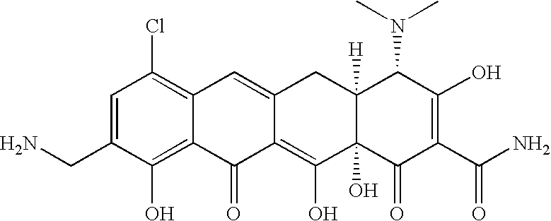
NCC1=CC(Cl)=C2C(=C1O)C(=O)C1=C(O)C3(O)C([H])(CC1=C2)C(N(C)C)C(O)=C(C(N)=O)C3=O
